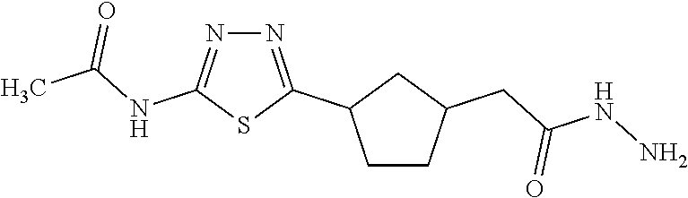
C1CC(CC(NN)=O)CC1C1=NN=C(NC(C)=O)S1
